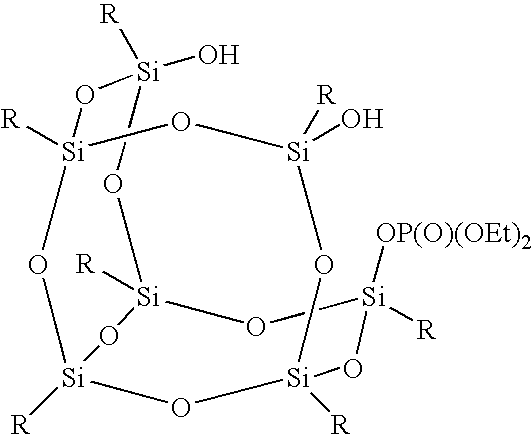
O1[Si]2([R])O[Si]([OP(O)(OEt)2])([R])O[Si]3([R])O[Si]([R])(O[Si]([R])(O[Si](O)([R])O3)O[Si]1(O)[R])O2
